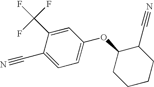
C1=C(C#N)C(C(F)(F)F)=CC(OC2C(C#N)CCCC2)=C1
